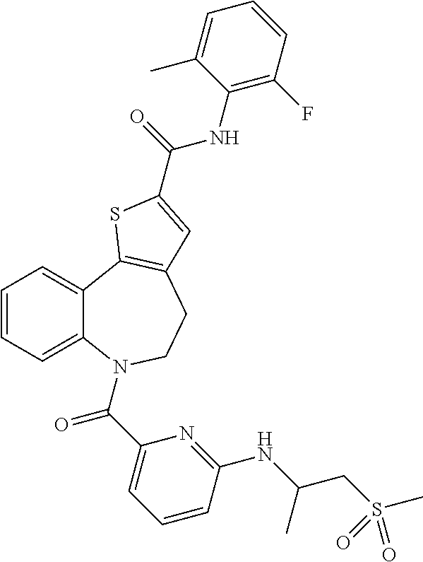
C1=CC=C2C(=C1)C1=C(CCN2C(C2=CC=CC(NC(CS(C)(=O)=O)C)=N2)=O)C=C(C(=O)NC2=C(F)C=CC=C2C)S1
